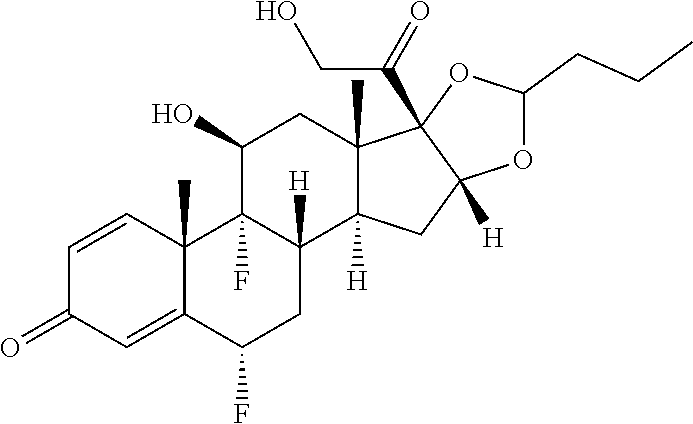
C1=CC2(C)C(=CC1=O)C(F)CC1([H])C2(F)C(O)CC2(C)C1([H])CC1([H])C2(C(=O)CO)OC(CCC)O1
